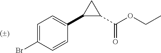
C1=C(Br)C=CC(C2C(C(OCC)=O)C2)=C1
